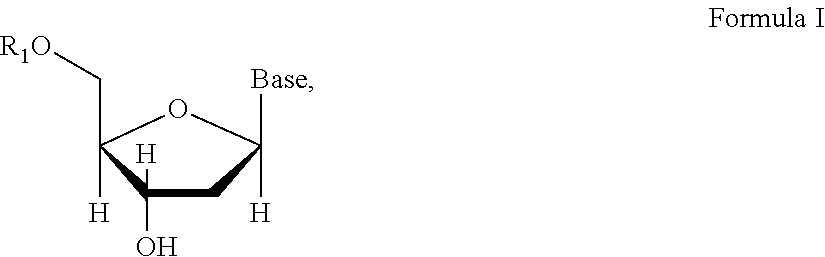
C1(C[R1O])([H])C([H])(O)CC([H])([Base])O1
